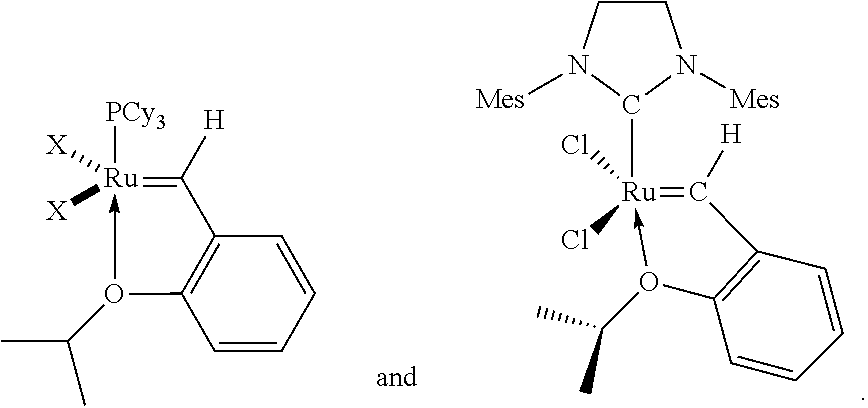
C1=CC=CC2=C1O(C(C)C)->[Ru]([PCy3])([X])([X])=C2[H].C1([H])=[Ru](C2N([Mes])CCN2[Mes])(Cl)(Cl)-O(C(C)C)C2=C1C=CC=C2
